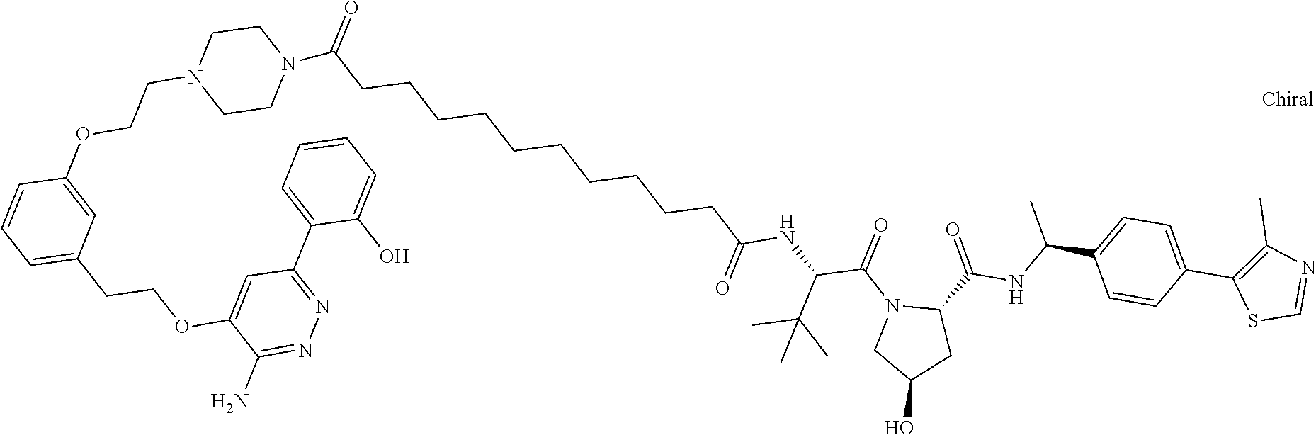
C1=C(OCCN2CCN(C(CCCCCCCCCCC(NC(C(=O)N3C(C(=O)NC(C4=CC=C(C5=C(C)N=CS5)C=C4)C)CC(O)C3)C(C)(C)C)=O)=O)CC2)C=CC=C1CCOC1=CC(C2=CC=CC=C2O)=NN=C1N
